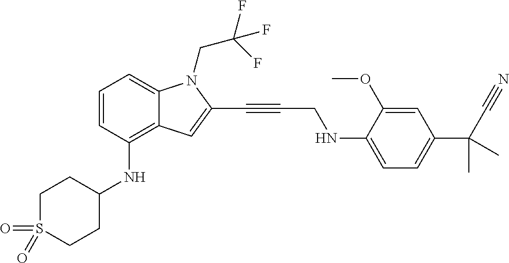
O=S1(=O)CCC(NC2=C3C(=CC=C2)N(CC(F)(F)F)C(C#CCNC2=CC=C(C(C#N)(C)C)C=C2OC)=C3)CC1
